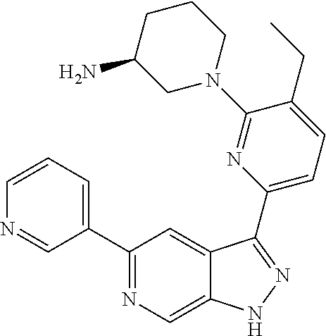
C1(C2=CC=CN=C2)=NC=C2C(=C1)C(C1=CC=C(CC)C(N3CCCC(N)C3)=N1)=NN2
